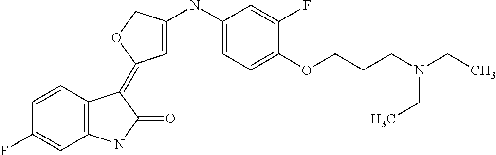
C1=CC2=C(C=C1F)NC(=O)C2=C1C=C(NC2=CC=C(OCCCN(CC)CC)C(F)=C2)CO1
